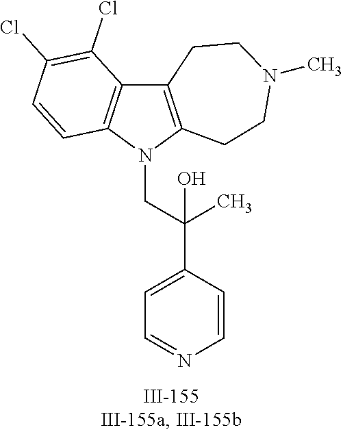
N1(CC(C2=CC=NC=C2)(C)O)C2=C(C3=C1C=CC(Cl)=C3Cl)CCN(C)CC2
